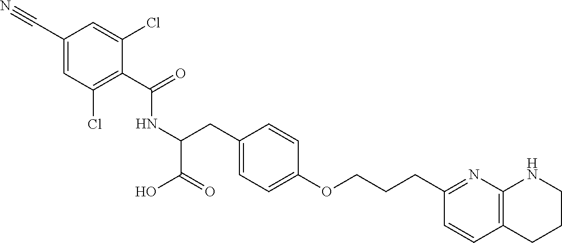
C1(C(=O)NC(C(=O)O)CC2=CC=C(OCCCC3=NC4=C(C=C3)CCCN4)C=C2)=C(Cl)C=C(C#N)C=C1Cl
